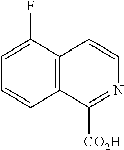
C1=C(F)C2=C(C=C1)C([CO2H])=NC=C2
